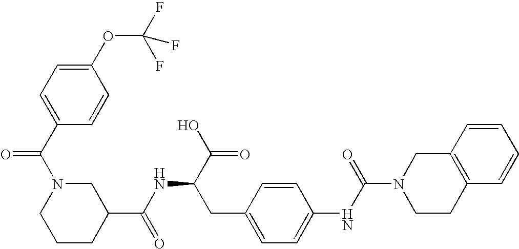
C1CC(C(=O)NC(CC2=CC=C(NC(N3CCC4=C(C3)C=CC=C4)=O)C=C2)C(=O)O)CN(C(C2=CC=C(OC(F)(F)F)C=C2)=O)C1
